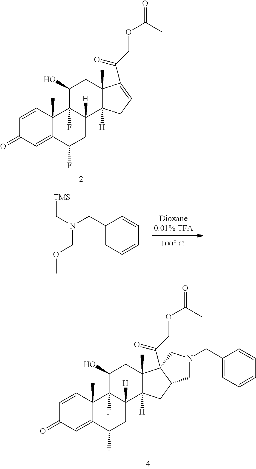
C1=CC2(C)C(=CC1=O)C(F)CC1([H])C2(F)C(O)CC2(C)C1([H])CC1C2(C(COC(=O)C)=O)CN(CC2=CC=CC=C2)C1.C1=CC2(C)C(=CC1=O)C(F)CC1([H])C2(F)C(O)CC2(C)C1([H])CC=C2C(COC(=O)C)=O.C1(CN(C[TMS])COC)=CC=CC=C1
